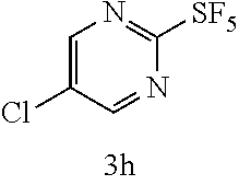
C1=C(Cl)C=NC([SF5])=N1
